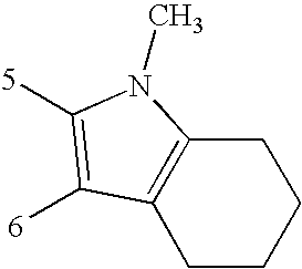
C1CCCC2=C1C([6])=C([5])N2C
